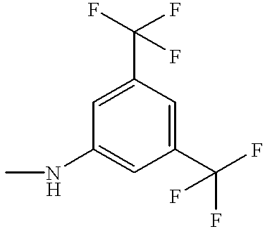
C1(C(F)(F)F)=CC(C(F)(F)F)=CC(NC)=C1
